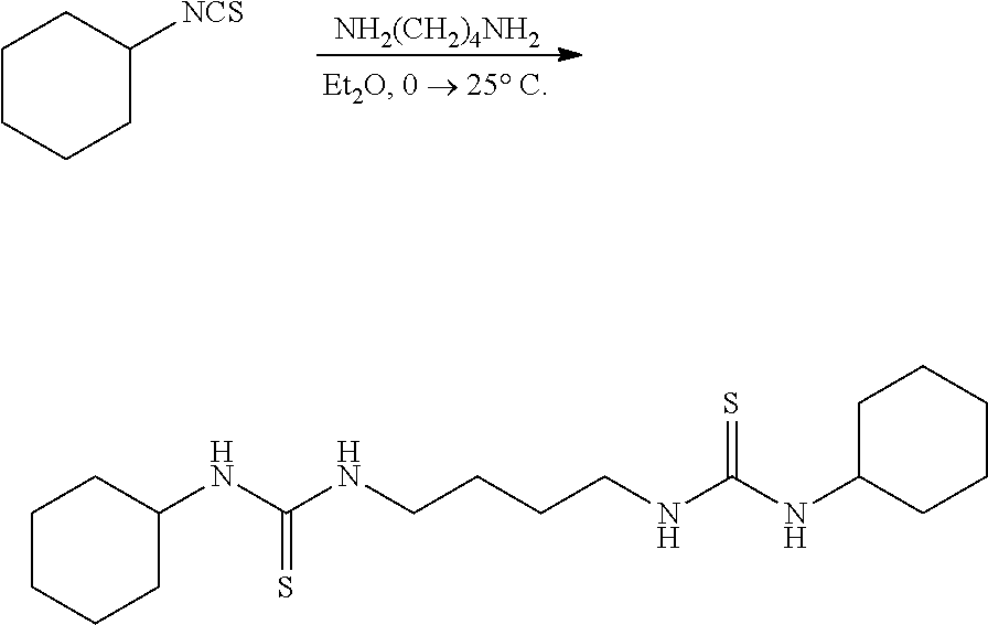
C1CCCC([NCS])C1.[NH2(CH2)4NH2].C1CCCC(NC(NCCCCNC(NC2CCCCC2)=S)=S)C1
